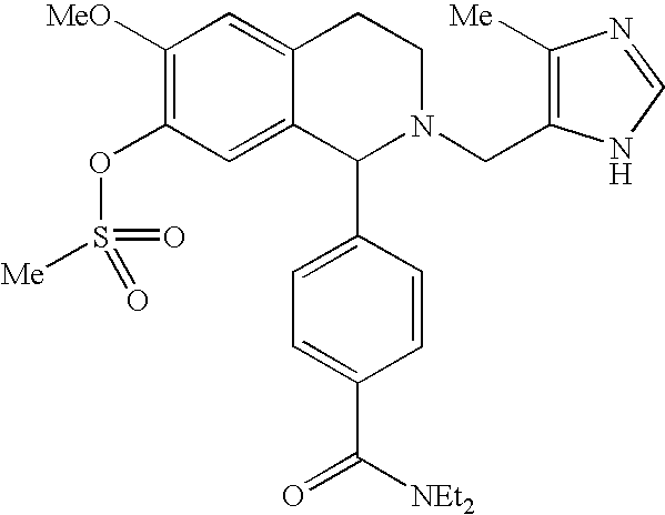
C1([MeO])=C(OS(=O)(=O)[Me])C=C2C(=C1)CCN(CC1=C([Me])N=CN1)C2C1=CC=C(C([NEt2])=O)C=C1
